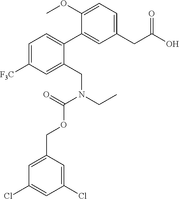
C1([F3C])=CC=C(C2=CC(CC(=O)O)=CC=C2OC)C(CN(C(OCC2=CC(Cl)=CC(Cl)=C2)=O)CC)=C1
